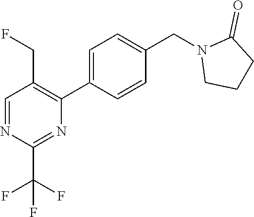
C1CN(CC2=CC=C(C3=C(CF)C=NC(C(F)(F)F)=N3)C=C2)C(=O)C1
